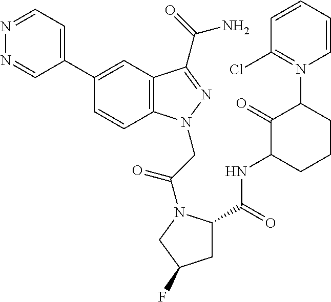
N1=CC=C(C2=CC3=C(C=C2)N(CC(=O)N2C(C(NC4CCCC(N5=C(Cl)C=CC=C5)C4=O)=O)CC(F)C2)N=C3C(=O)N)C=N1
